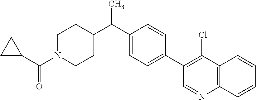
C1=C(C2=C(Cl)C3=C(N=C2)C=CC=C3)C=CC(C(C2CCN(C(=O)C3CC3)CC2)C)=C1
